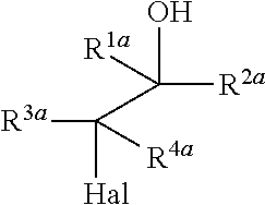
[R3a]C([Hal])(C([R1a])(O)[R2a])[R4a]
